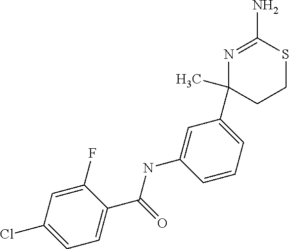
C1(C)(C2=CC=CC(NC(C3=CC=C(Cl)C=C3F)=O)=C2)CCSC(N)=N1
